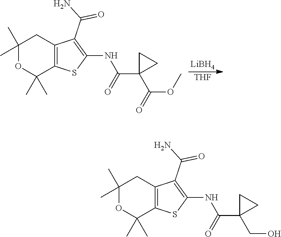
[LiBH4].[THF].C1(C)(C)OC(C)(C)C2=C(C1)C(C(N)=O)=C(NC(=O)C1(C(=O)OC)CC1)S2.C1(C)(C)OC(C)(C)C2=C(C1)C(C(N)=O)=C(NC(=O)C1(CO)CC1)S2
